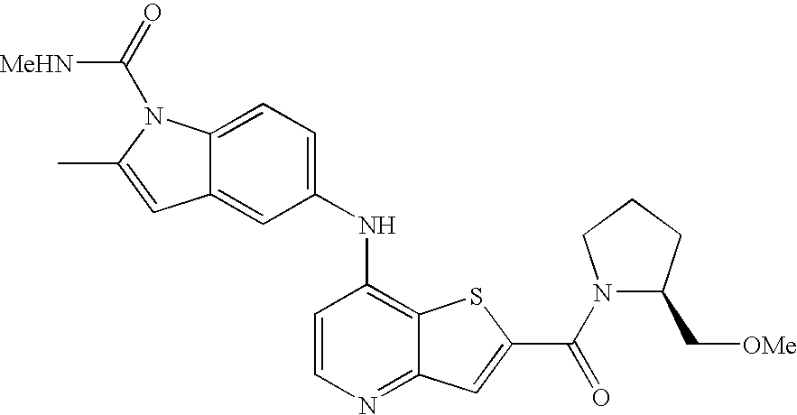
C1(NC2=C3C(=NC=C2)C=C(C(=O)N2C(C[OMe])CCC2)S3)=CC=C2C(=C1)C=C(C)N2C(=O)[MeHN]
